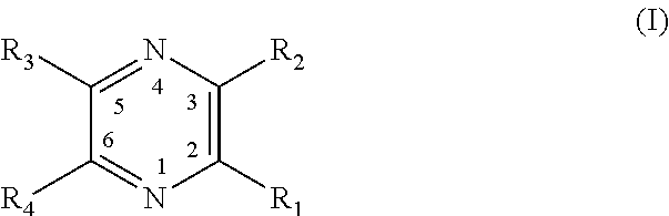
C1([R4])=NC([R1])=C([R2])N=C1[R3]
